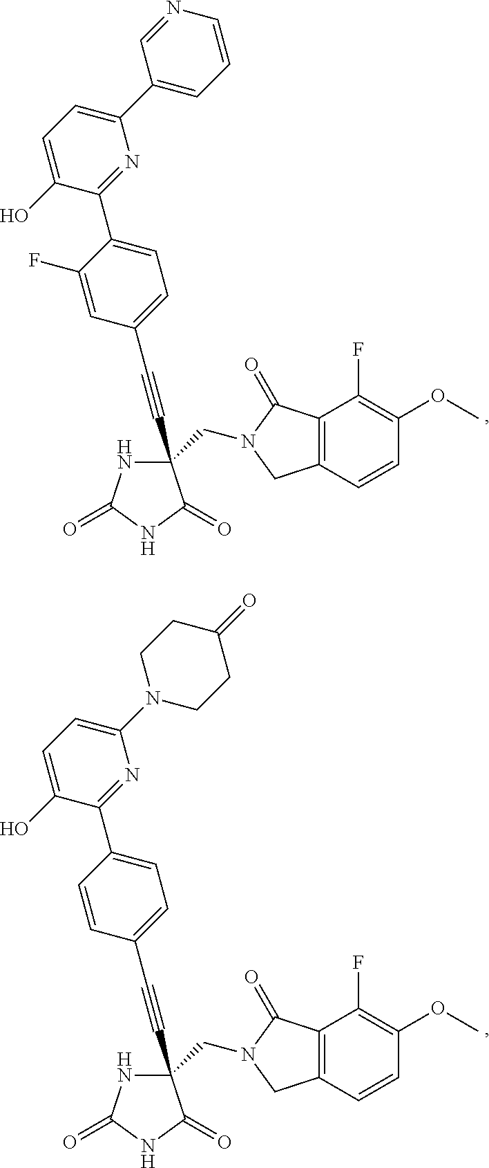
C(#CC1=CC=C(C2=NC(C3=CC=CN=C3)=CC=C2O)C(F)=C1)C1(CN2CC3=C(C2=O)C(F)=C(OC)C=C3)NC(=O)NC1=O.C(#CC1=CC=C(C2=NC(N3CCC(=O)CC3)=CC=C2O)C=C1)C1(CN2CC3=C(C2=O)C(F)=C(OC)C=C3)NC(=O)NC1=O
